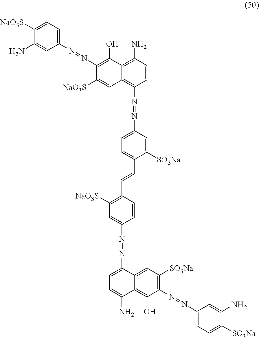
C1(N)=CC(N=NC2=C(O)C3=C(N)C=CC(N=NC4=CC=C(C=CC5=C([NaO3S])C=C(N=NC6=CC=C(N)C7=C(O)C(N=NC8=CC=C([SO3Na])C(N)=C8)=C([SO3Na])C=C67)C=C5)C([SO3Na])=C4)=C3C=C2[NaO3S])=CC=C1[NaO3S]
